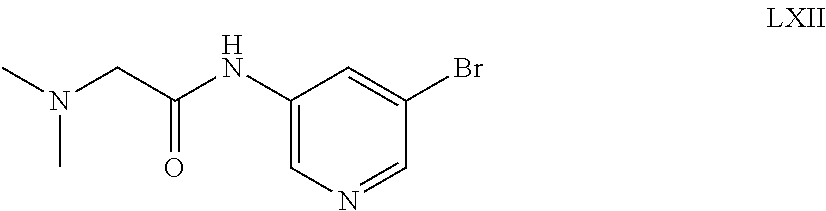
C1=C(NC(CN(C)C)=O)C=C(Br)C=N1
